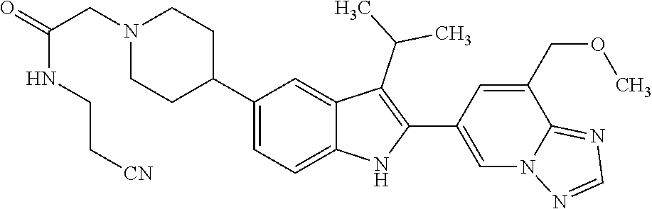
C1(C2CCN(CC(NCC[CN])=O)CC2)=CC=C2C(=C1)C(C(C)C)=C(C1=CN3C(=NC=N3)C(COC)=C1)N2
